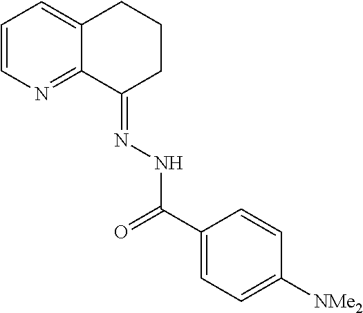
C1=CN=C2C(=C1)CCCC2=NNC(C1=CC=C([NMe2])C=C1)=O
